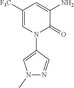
C1([F3C])=CN(C2=CN(C)N=C2)C(=O)C(N)=C1
